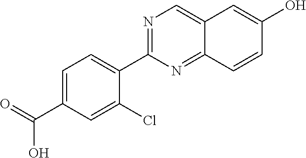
C1=C(C(=O)O)C=C(Cl)C(C2=NC=C3C(=N2)C=CC(O)=C3)=C1
